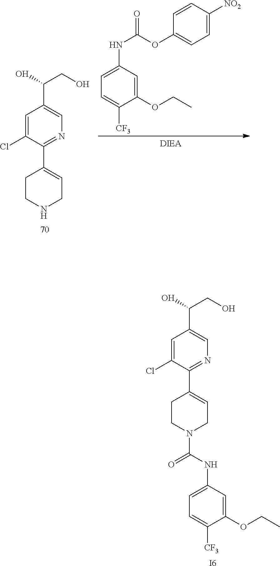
C1=C(Cl)C(C2=CCNCC2)=NC=C1C(O)CO.C1=C(NC(OC2=CC=C([NO2])C=C2)=O)C=C(OCC)C([CF3])=C1.C1=C(Cl)C(C2=CCN(C(NC3=CC=C([CF3])C(OCC)=C3)=O)CC2)=NC=C1C(O)CO.[I6]
